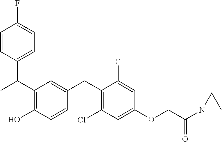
C(C1=C(O)C=CC(CC2=C(Cl)C=C(OCC(=O)N3CC3)C=C2Cl)=C1)(C)C1=CC=C(F)C=C1
